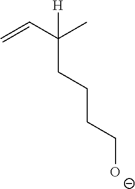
C=CC(C)([H])CCCC[O-]
